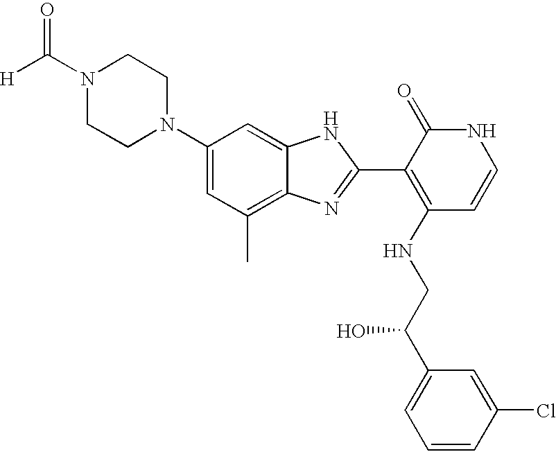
C1(N2CCN(C(=O)[H])CC2)=CC(C)=C2C(=C1)NC(C1=C(NCC(C3=CC=CC(Cl)=C3)O)C=CNC1=O)=N2
